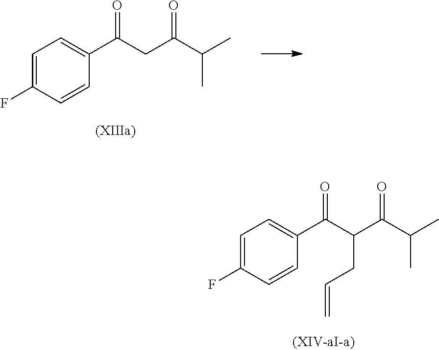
C1=C(F)C=CC(C(CC(C(C)C)=O)=O)=C1.C1=C(F)C=CC(C(C(C(C(C)C)=O)CC=C)=O)=C1
